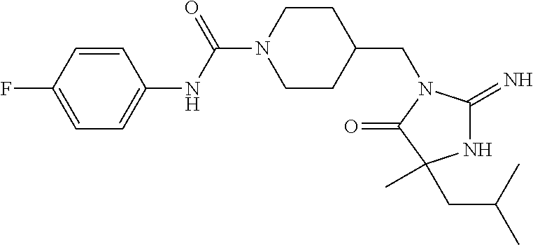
C1CC(CN2C(=N)NC(C)(CC(C)C)C2=O)CCN1C(NC1=CC=C(F)C=C1)=O
